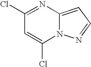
C12=CC=NN1C(Cl)=CC(Cl)=N2
